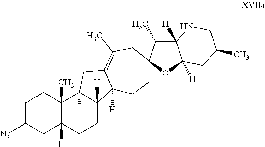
C1C([N3])CC2([H])C(C)(C1)C1([H])C([H])(CC2)C2([H])C(=C(C)CC3(CC2)C(C)C2([H])C([H])(O3)CC(C)CN2)C1
